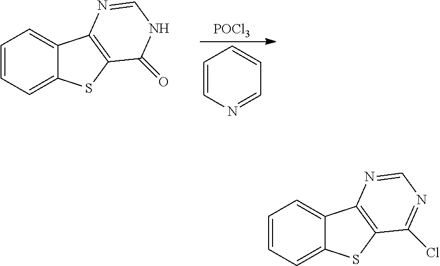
C1=CC=C2C(=C1)C1=C(S2)C(=O)NC=N1.[POCl3].C1=CN=CC=C1.C1=CC=C2C(=C1)C1=C(S2)C(Cl)=NC=N1
